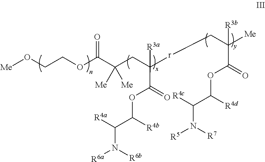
C(CC([r]CC([Me])([R3b])C(=O)OC(C([R4c])N([R7])[R5])[R4d])([R3a])C(=O)OC(C([R4a])N([R6b])[R6a])[R4b])([Me])([Me])C(OCCO[Me])=O
